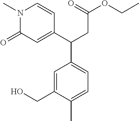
C1=C(CO)C(C)=CC=C1C(C1=CC(=O)N(C)C=C1)CC(OCC)=O
